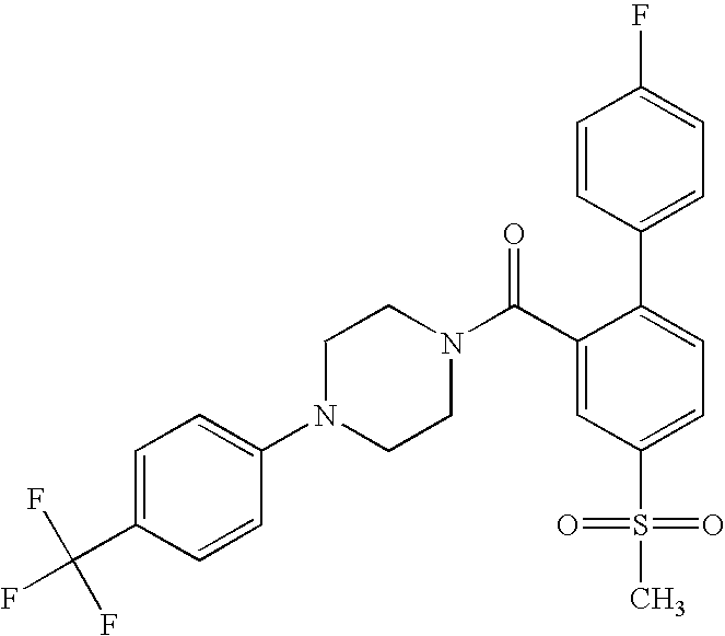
C1(C(F)(F)F)=CC=C(N2CCN(C(C3=CC(S(=O)(=O)C)=CC=C3C3=CC=C(F)C=C3)=O)CC2)C=C1
